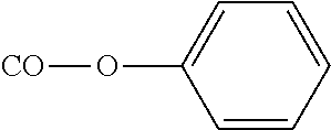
C1=CC=CC(O[CO])=C1
